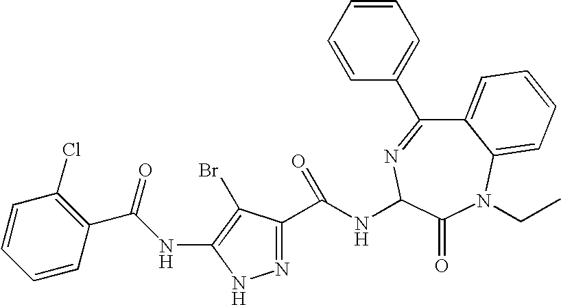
N(C(C1=C(Cl)C=CC=C1)=O)C1=C(Br)C(C(NC2N=C(C3=CC=CC=C3)C3=CC=CC=C3N(CC)C2=O)=O)=NN1
